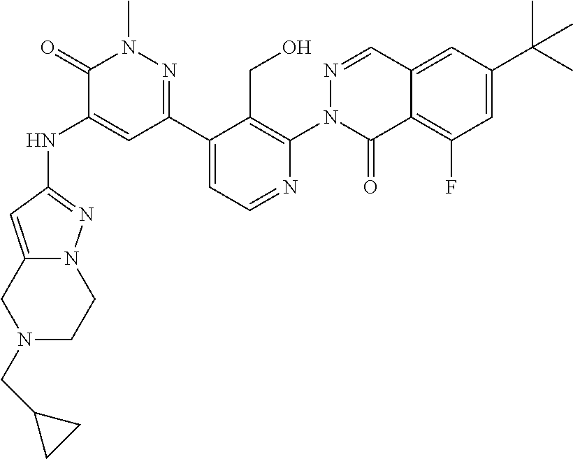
C1(C2=NN(C)C(=O)C(NC3=NN4C(=C3)CN(CC3CC3)CC4)=C2)=CC=NC(N2N=CC3=CC(C(C)(C)C)=CC(F)=C3C2=O)=C1CO
